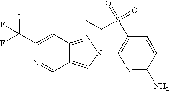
C1(C(F)(F)F)=CC2=NN(C3=C(S(=O)(=O)CC)C=CC(N)=N3)C=C2C=N1
